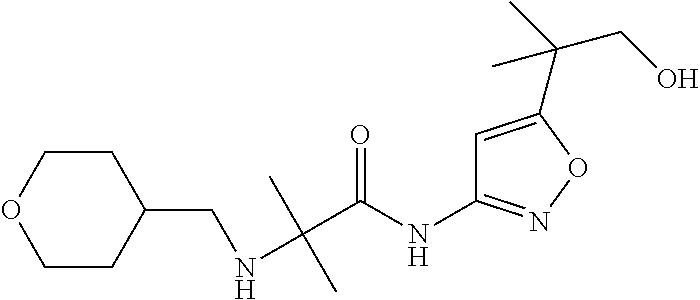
C(NCC1CCOCC1)(C(=O)NC1=NOC(C(CO)(C)C)=C1)(C)C
